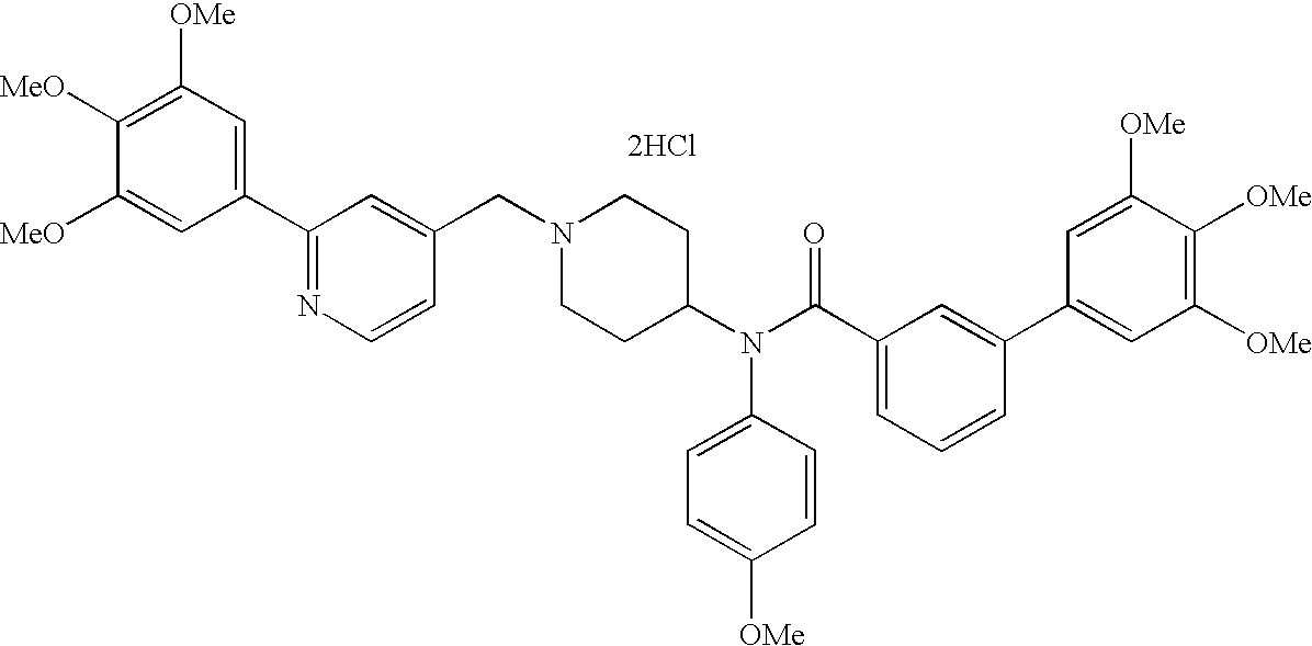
C1([OMe])=C([MeO])C([MeO])=CC(C2=NC=CC(CN3CCC(N(C(C4=CC=CC(C5=CC([OMe])=C([OMe])C([OMe])=C5)=C4)=O)C4=CC=C([OMe])C=C4)CC3)=C2)=C1.[2HCl]
